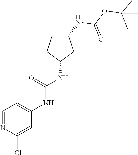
C1=C(NC(NC2CC(NC(OC(C)(C)C)=O)CC2)=O)C=C(Cl)N=C1
